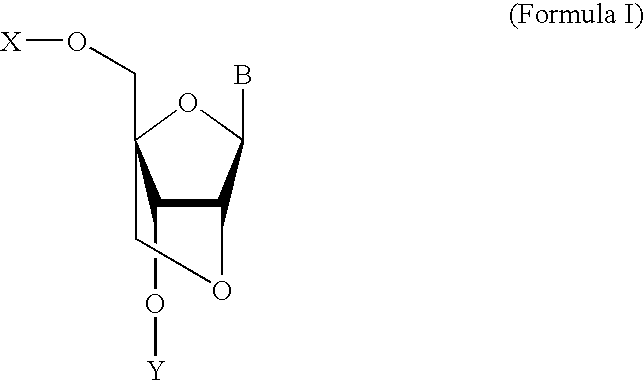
C1(O[Y])C2C(B)OC1(CO[X])CO2
